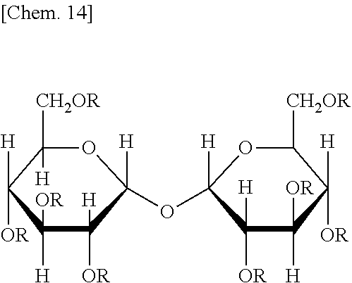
O1C([H])(OC2([H])C([H])([OR])C([OR])([H])C([H])([OR])C([CH2OR])O2)C([H])([OR])C([OR])([H])C([H])([OR])C1([CH2OR])[H]
